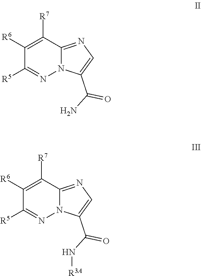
C12=NC=C(C(N)=O)N1N=C([R5])C([R6])=C2[R7].C12=NC=C(C(N[R3A])=O)N1N=C([R5])C([R6])=C2[R7]
